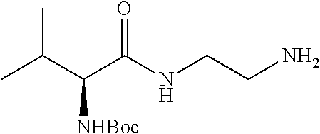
CC(C(C(NCCN)=O)[NHBoc])C
